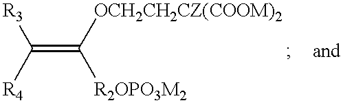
C(=C([OCH2CH2CZ(COOM)2])[R2OPO3M2])([R3])[R4]
